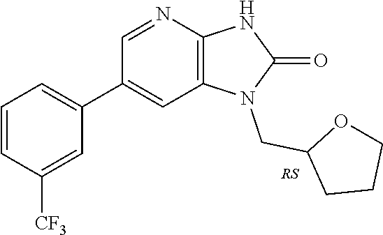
C1(C2=CC=CC([CF3])=C2)=CC2=C(N=C1)NC(=O)N2CC1CCCO1
